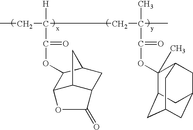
CCC(CC(C)(C)C(OC1(C)C2CC3CC(CC1C3)C2)=O)([H])C(OC1C2C3C(CC1C3)C(=O)O2)=O
